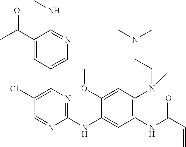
C1=NC(NC2=CC(NC(C=C)=O)=C(N(CCN(C)C)C)C=C2OC)=NC(C2=CN=C(NC)C(C(C)=O)=C2)=C1Cl
